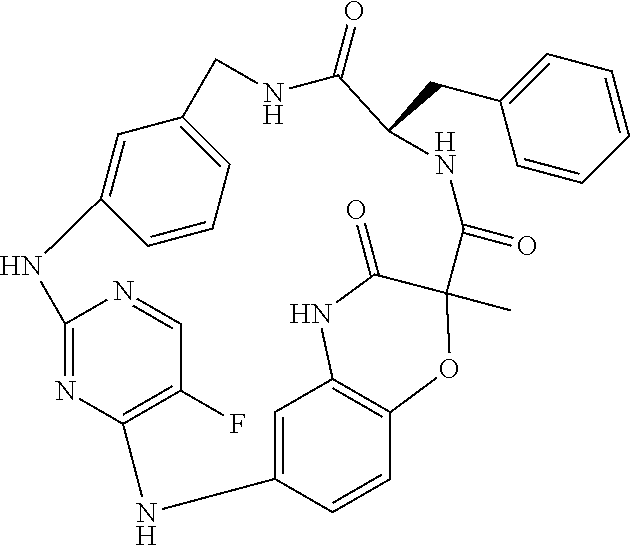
C12=NC(=C(F)C=N1)NC1=CC3=C(C=C1)OC(C)(C(=O)N3)C(=O)NC(CC1=CC=CC=C1)C(=O)NCC1=CC=CC(=C1)N2
